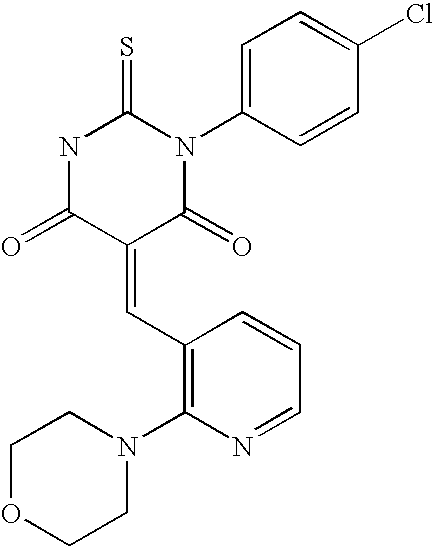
N1C(=O)C(=CC2=C(N3CCOCC3)N=CC=C2)C(=O)N(C2=CC=C(Cl)C=C2)C1=S
